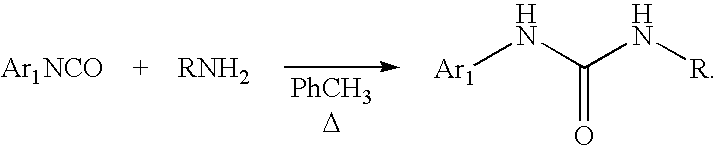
[Ar1NCO].[Ar1]NC(N[R])=O
